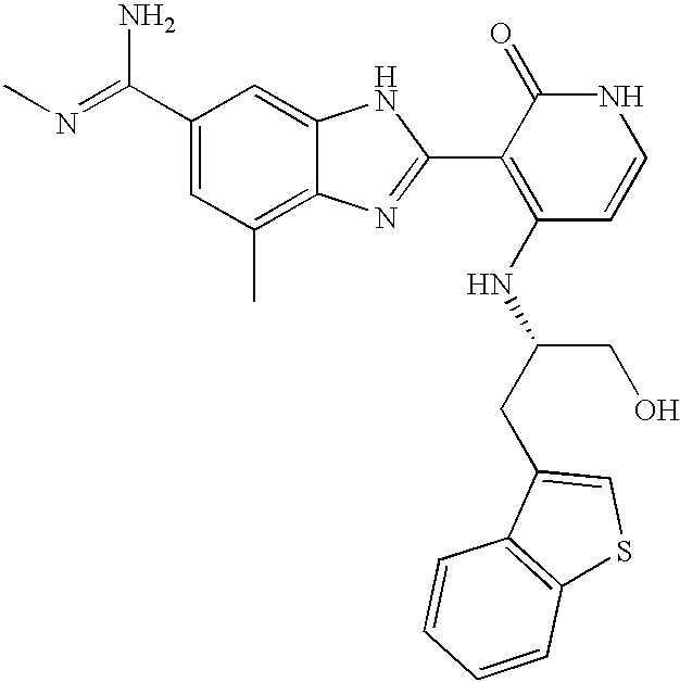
C(C1=CC(C)=C2C(=C1)NC(C1=C(NC(CO)CC3=CSC4=C3C=CC=C4)C=CNC1=O)=N2)(=NC)N
